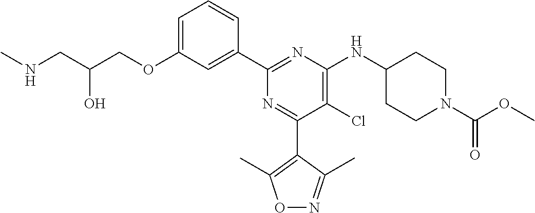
C1=C(OCC(CNC)O)C=C(C2=NC(NC3CCN(C(OC)=O)CC3)=C(Cl)C(C3=C(C)ON=C3C)=N2)C=C1
